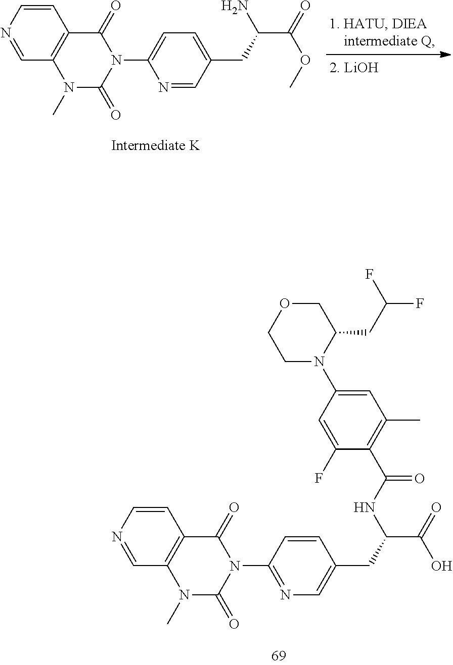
C1N(C2=CC(C)=C(C(NC(CC3=CN=C(N4C(=O)C5=C(N(C)C4=O)C=NC=C5)C=C3)C(=O)O)=O)C(F)=C2)C(CC(F)F)COC1.NC(CC1=CC=C(N2C(=O)C3=C(N(C)C2=O)C=NC=C3)N=C1)C(=O)OC
